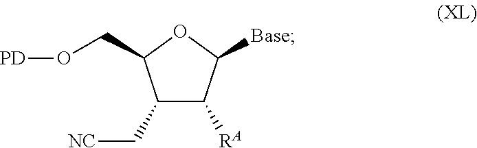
C1(C[NC])C([RA])C([Base])OC1CO[PD]
